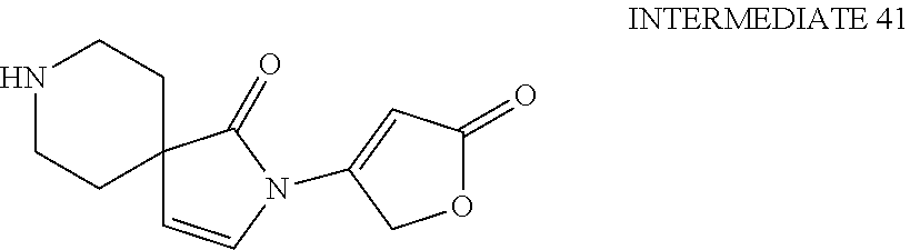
N1CCC2(CC1)C=CN(C1=CC(=O)OC1)C2=O
